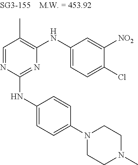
N1=C(NC2=CC=C(N3CCN(C)CC3)C=C2)N=CC(C)=C1NC1=CC=C(Cl)C([NO2])=C1
